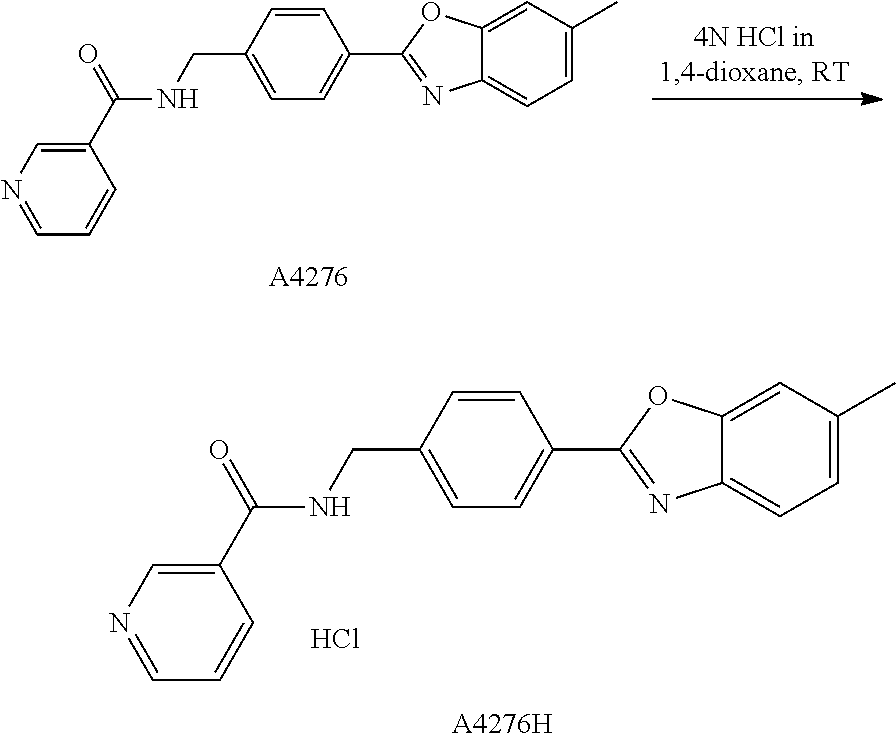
C1=CC(C2=NC3=CC=C(C)C=C3O2)=CC=C1CNC(C1=CN=CC=C1)=O.[A4276].C1=CC(C2=NC3=CC=C(C)C=C3O2)=CC=C1CNC(C1=CN=CC=C1)=O.[A4276H].Cl
